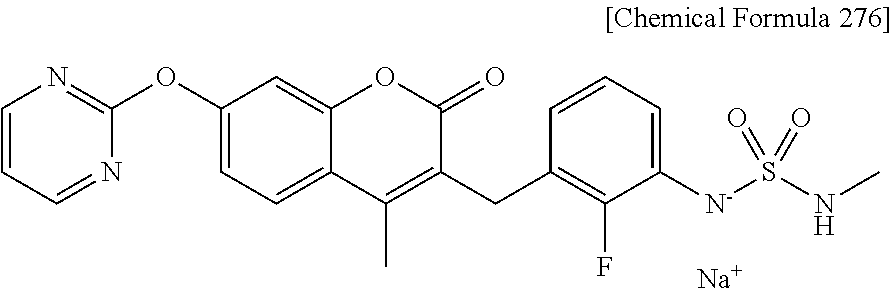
C12=CC=C(OC3=NC=CC=N3)C=C1OC(=O)C(CC1=C(F)C([N-]S(NC)(=O)=O)=CC=C1)=C2C.[Na]
